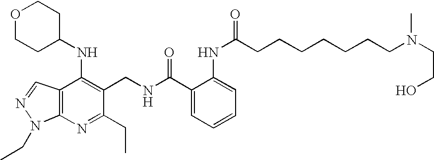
C1(C(NCC2=C(NC3CCOCC3)C3=C(N=C2CC)N(CC)N=C3)=O)=CC=CC=C1NC(CCCCCCCN(CCO)C)=O
